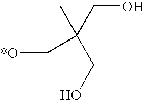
C(O)C(CO)(C)C[*O]
